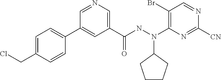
C1=NC([CN])=NC(N(NC(C2=CN=CC(C3=CC=C(CCl)C=C3)=C2)=O)C2CCCC2)=C1Br
